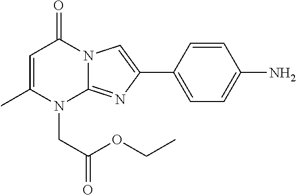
C1=C(C)N(CC(OCC)=O)C2=NC(C3=CC=C(N)C=C3)=CN2C1=O
